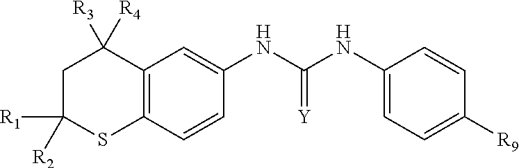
C1C([R1])([R2])SC2=C(C1([R3])[R4])C=C(NC(NC1=CC=C([R9])C=C1)=[Y])C=C2
